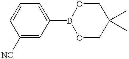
C1([NC])=CC(B2OCC(C)(C)CO2)=CC=C1
